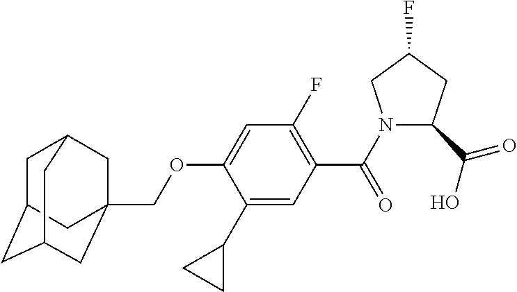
C1C2CC3CC(COC4=CC(F)=C(C(=O)N5C(C(O)=O)CC(F)C5)C=C4C4CC4)(CC1C3)C2
